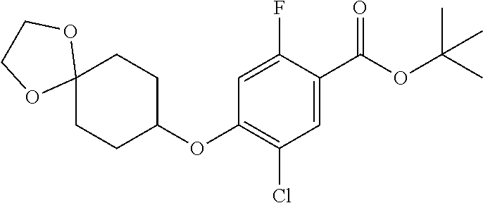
C12(CCC(OC3=C(Cl)C=C(C(OC(C)(C)C)=O)C(F)=C3)CC1)OCCO2
